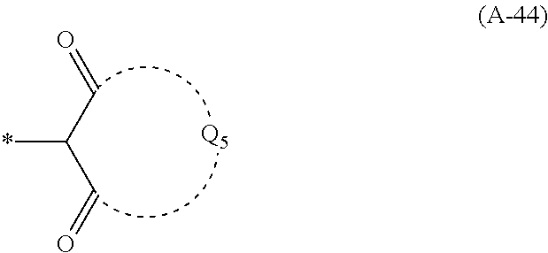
O=CC(C=O)*.[Q5]
